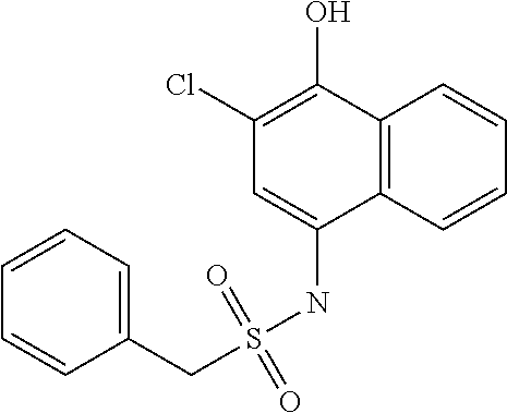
C1(CS(NC2=CC(Cl)=C(O)C3=C2C=CC=C3)(=O)=O)=CC=CC=C1
